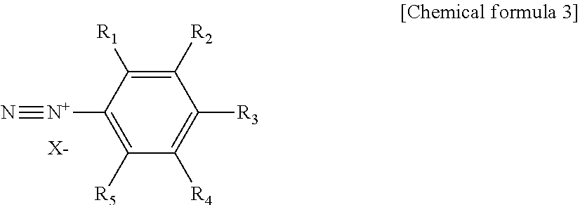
C1([R5])=C([N+]#N)C([R1])=C([R2])C([R3])=C1[R4].[X-]
